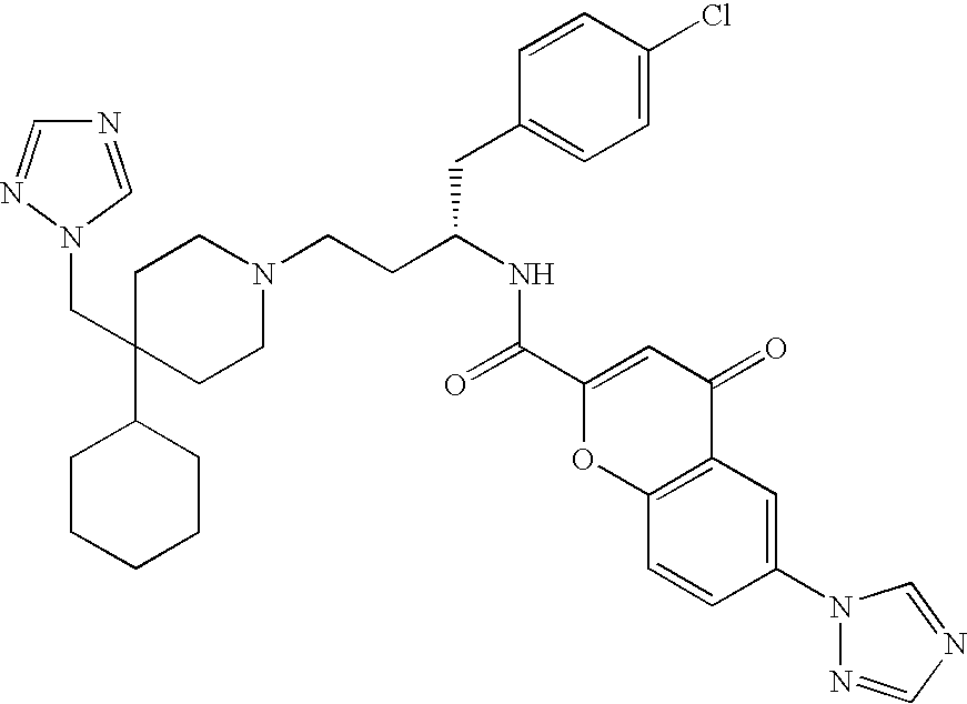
N1=CN(CC2(C3CCCCC3)CCN(CCC(NC(=O)C3=CC(=O)C4=C(O3)C=CC(N3N=CN=C3)=C4)CC3=CC=C(Cl)C=C3)CC2)N=C1
